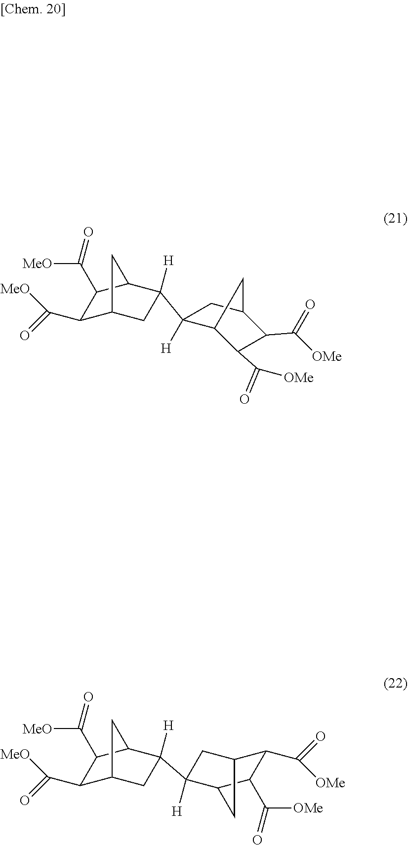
C1(C([MeO])=O)C2CC(C3([H])C4C(C([OMe])=O)C(C([OMe])=O)C(C3)C4)([H])C(C2)C1C([MeO])=O.C1(C([MeO])=O)C2CC([H])(C3([H])CC4C(C([OMe])=O)C(C([OMe])=O)C3C4)C(C2)C1C([MeO])=O
